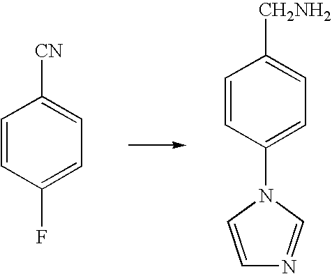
C1=CC([CN])=CC=C1F.C1([CH2NH2])=CC=C(N2C=NC=C2)C=C1
